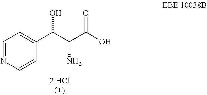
C1=NC=CC(C(C(C(O)=O)N)O)=C1
